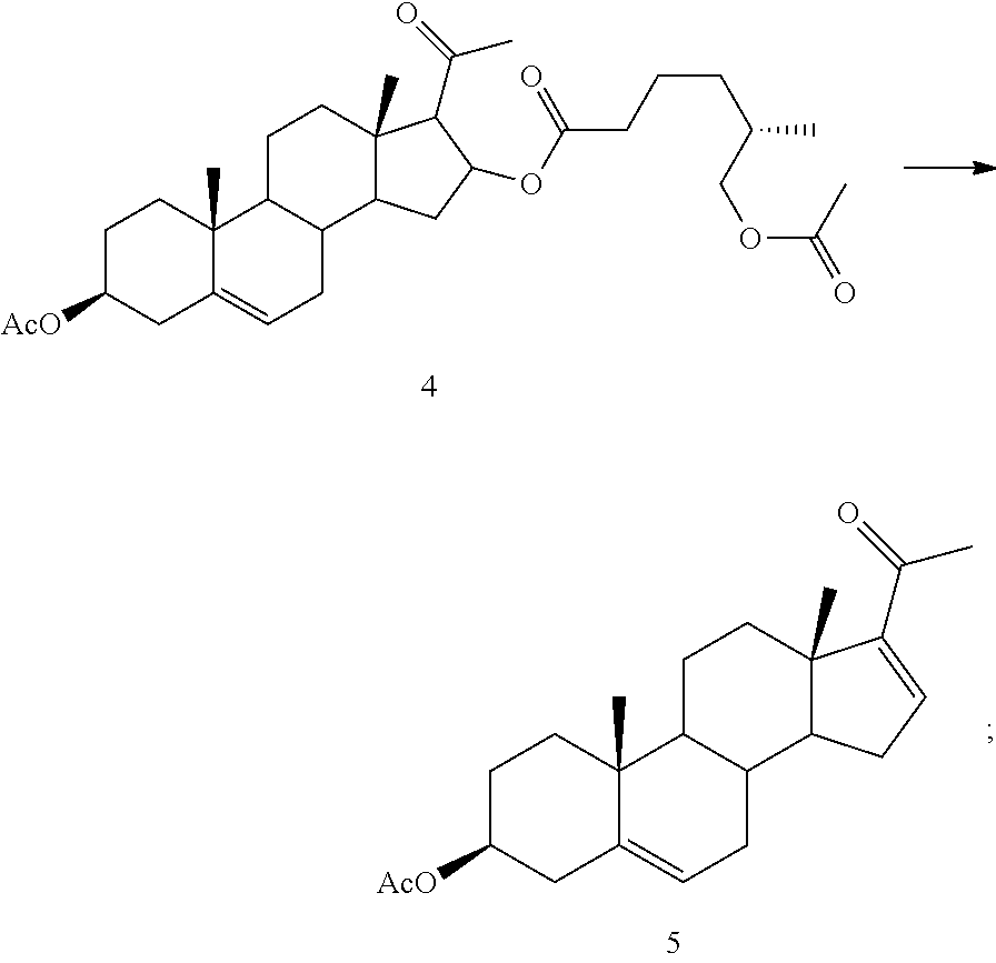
C1C([AcO])CC2=CCC3C(C2(C)C1)CCC1(C)C3CC(OC(CCCC(COC(C)=O)C)=O)C1C(=O)C.C1C([AcO])CC2=CCC3C(C2(C)C1)CCC1(C)C3CC=C1C(=O)C
